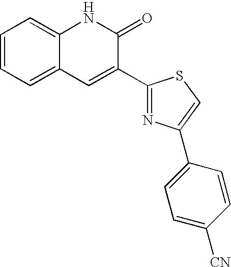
C1=CC=C2C(=C1)NC(=O)C(C1=NC(C3=CC=C([CN])C=C3)=CS1)=C2
